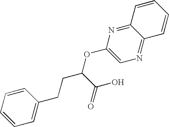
C1=CC=CC(CCC(OC2=CN=C3C(=N2)C=CC=C3)C(=O)O)=C1
